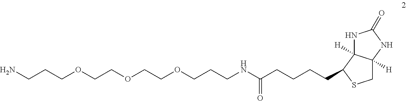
NCCCOCCOCCOCCCNC(CCCCC1C2([H])C([H])(CS1)NC(=O)N2)=O
